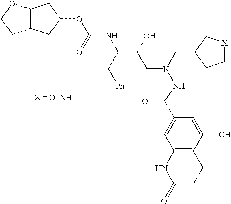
O(C1CC2C(C1)CCO2)C(NC(C(CN(CC1CC[X]C1)NC(C1=CC2=C(C(O)=C1)CCC(=O)N2)=O)O)C[Ph])=O
